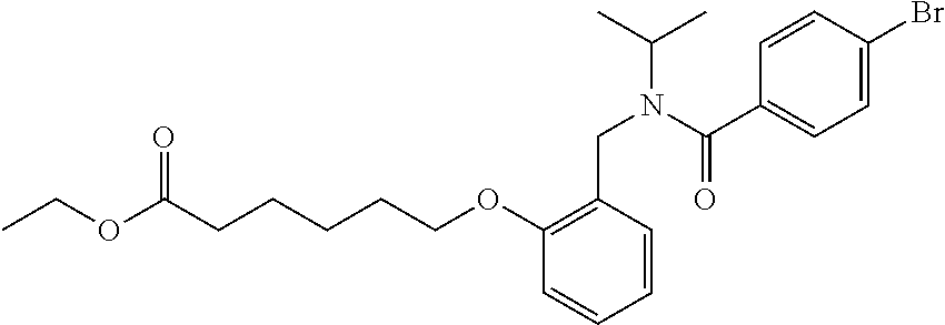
O(C(CCCCCOC1=C(CN(C(C)C)C(C2=CC=C(Br)C=C2)=O)C=CC=C1)=O)CC
